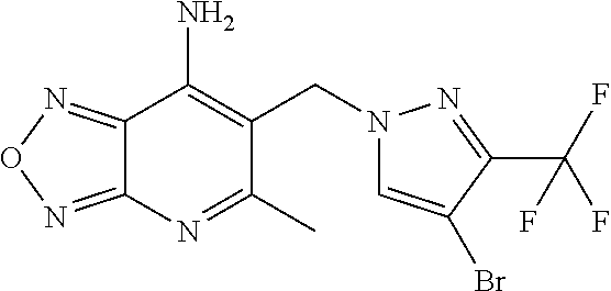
C12=NON=C1C(N)=C(CN1C=C(Br)C(C(F)(F)F)=N1)C(C)=N2
